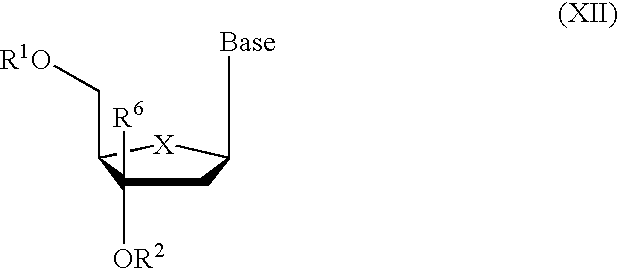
C1C([OR2])([R6])C(C[R1O])[X]C1[Base]
